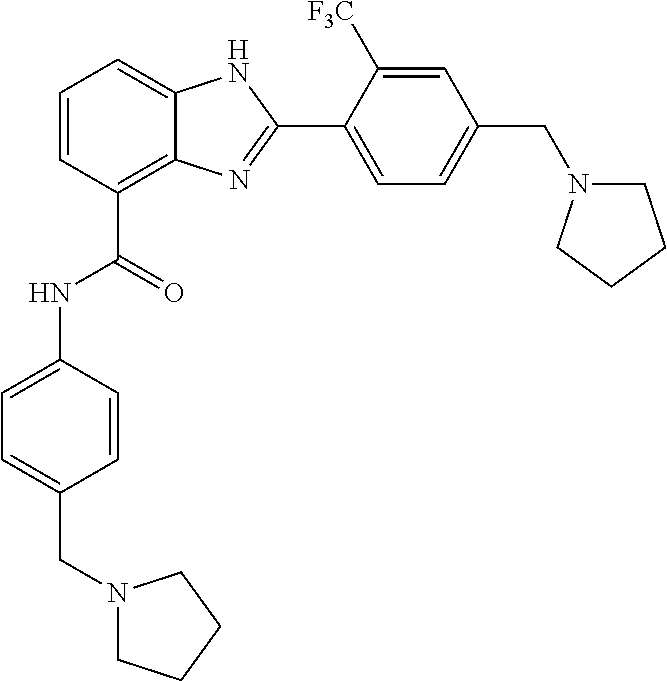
C1=CC(C(NC2=CC=C(CN3CCCC3)C=C2)=O)=C2C(=C1)NC(C1=CC=C(CN3CCCC3)C=C1[F3C])=N2
